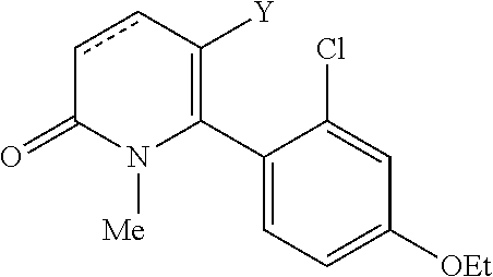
C1(C2=C([Y])ccC(=O)N2[Me])=CC=C([OEt])C=C1Cl
